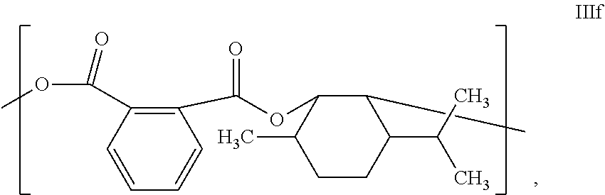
C1(C(OC2C(C)CCC(C(C)C)C2C)=O)=C(C(OC)=O)C=CC=C1
